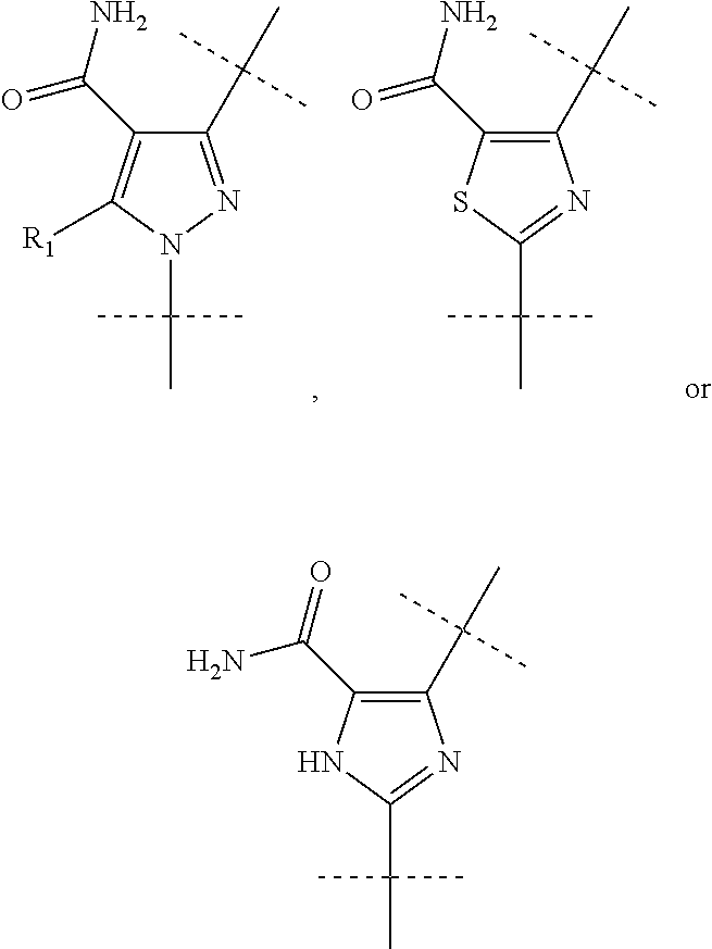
C1(C(C)(C)C)=NN(C(C)(C)C)C([R1])=C1C(=O)N.C1(C(C)(C)C)=C(C(=O)N)SC(C(C)(C)C)=N1.C1(C(C)(C)C)=C(C(N)=O)NC(C(C)(C)C)=N1
